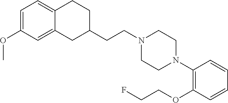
C1(CCN2CCN(C3=C(OCCF)C=CC=C3)CC2)CCC2=CC=C(OC)C=C2C1
